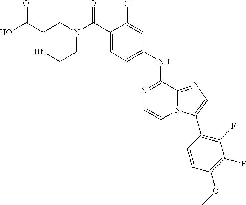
C1(C(N2CC(C(O)=O)NCC2)=O)=CC=C(NC2=NC=CN3C2=NC=C3C2=C(F)C(F)=C(OC)C=C2)C=C1Cl
